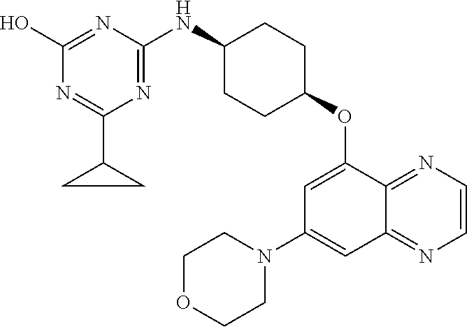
C1(O)=NC(NC2CCC(OC3=CC(N4CCOCC4)=CC4=NC=CN=C34)CC2)=NC(C2CC2)=N1
